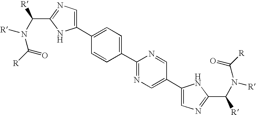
C1(C2=CN=C(C(N(C([R])=O)[R])[R])N2)=CC=C(C2=NC=C(C3=CN=C(C(N([R])C([R])=O)[R])N3)C=N2)C=C1
